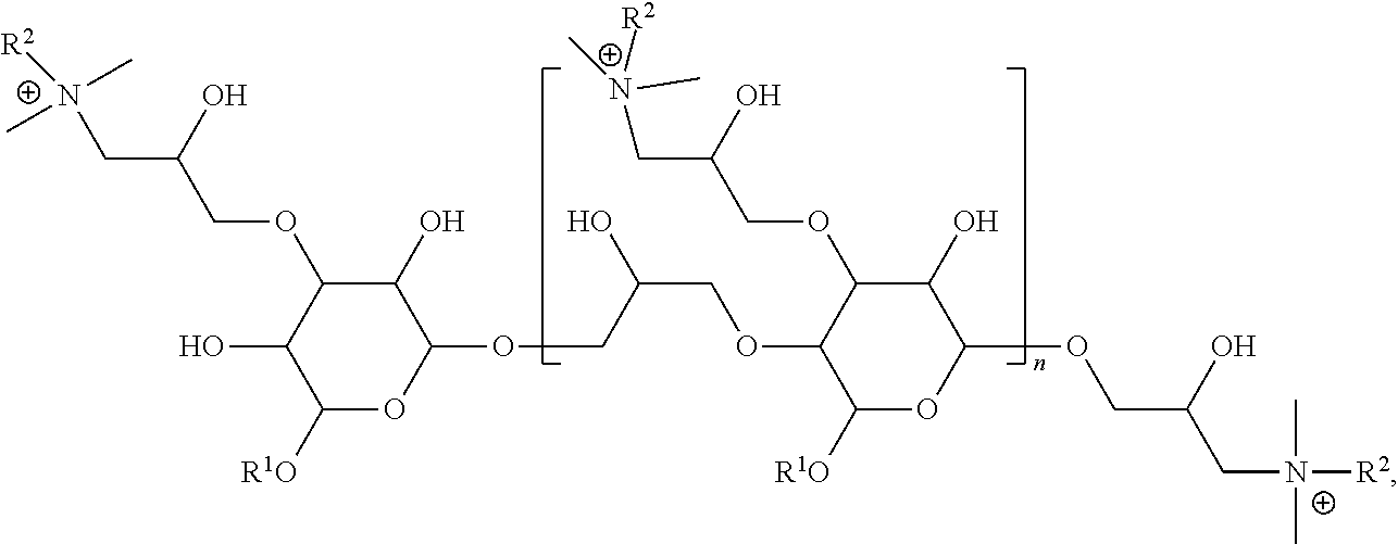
C1(O)C([R1O])OC(OCC(COC2C([R1O])OC(OCC(C[N+](C)(C)[R2])O)C(O)C2OCC(C[N+](C)([R2])C)O)O)C(O)C1OCC(C[N+](C)(C)[R2])O
